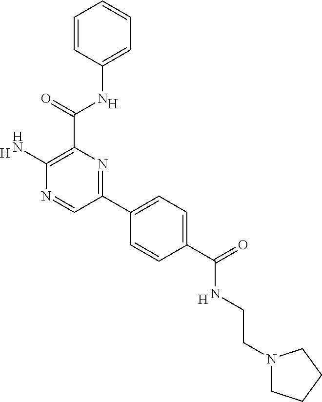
[H].C1(N)=C(C(=O)NC2=CC=CC=C2)N=C(C2=CC=C(C(=O)NCCN3CCCC3)C=C2)C=N1.[H].[H]
